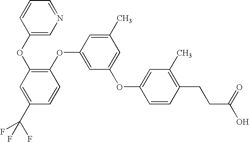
C1(OC2=C(OC3=CC(OC4=CC(C)=C(CCC(O)=O)C=C4)=CC(C)=C3)C=CC(C(F)(F)F)=C2)=CN=CC=C1
